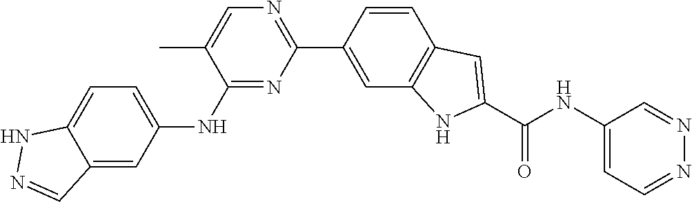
C1(NC2=CC=C3C(=C2)C=NN3)=NC(C2=CC3=C(C=C2)C=C(C(NC2=CC=NN=C2)=O)N3)=NC=C1C
